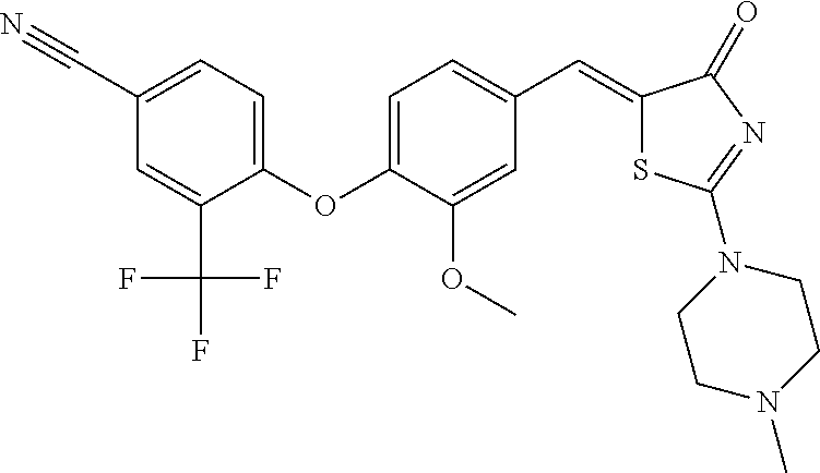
C1(C#N)=CC=C(OC2=CC=C(C=C3SC(N4CCN(C)CC4)=NC3=O)C=C2OC)C(C(F)(F)F)=C1
